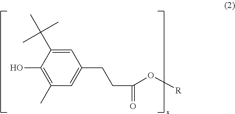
C1=C(C(C)(C)C)C(O)=C(C)C=C1CCC(=O)O[R]
